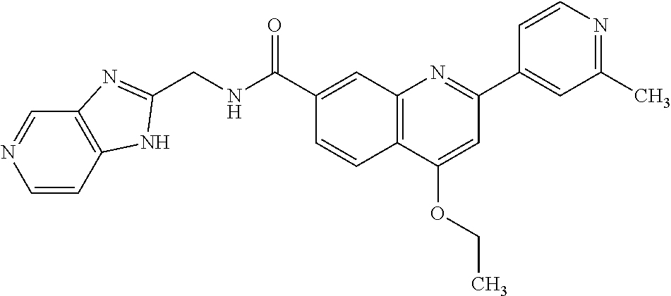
C1(C(NCC2=NC3=C(N2)C=CN=C3)=O)=CC2=C(C=C1)C(OCC)=CC(C1=CC(C)=NC=C1)=N2
